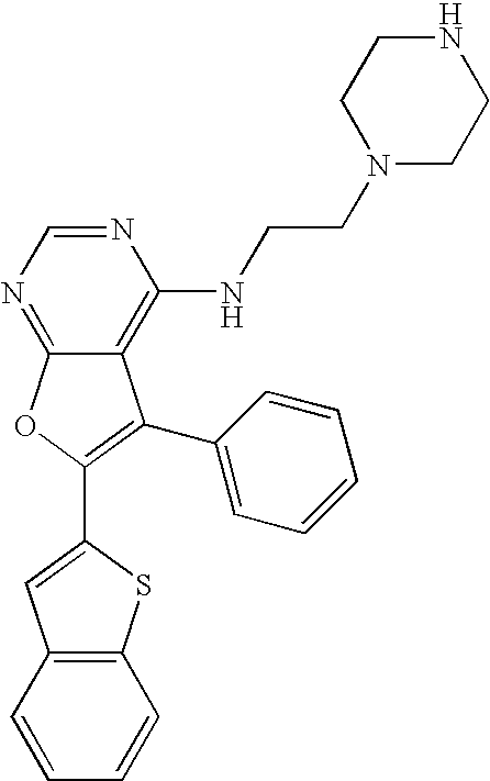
C12=NC=NC(NCCN3CCNCC3)=C1C(C1=CC=CC=C1)=C(C1=CC3=C(C=CC=C3)S1)O2
